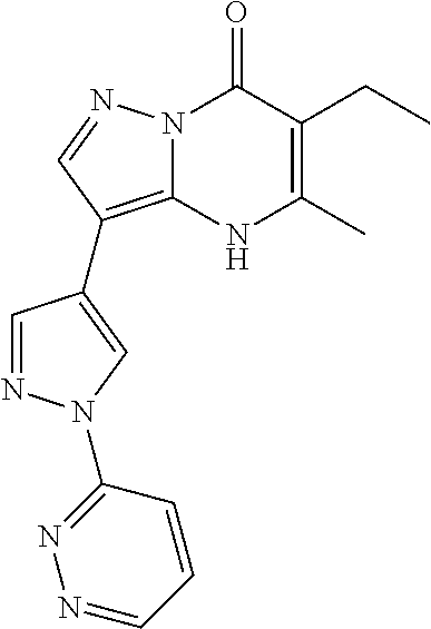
N12C(=C(C3=CN(C4=NN=CC=C4)N=C3)C=N1)NC(C)=C(CC)C2=O
